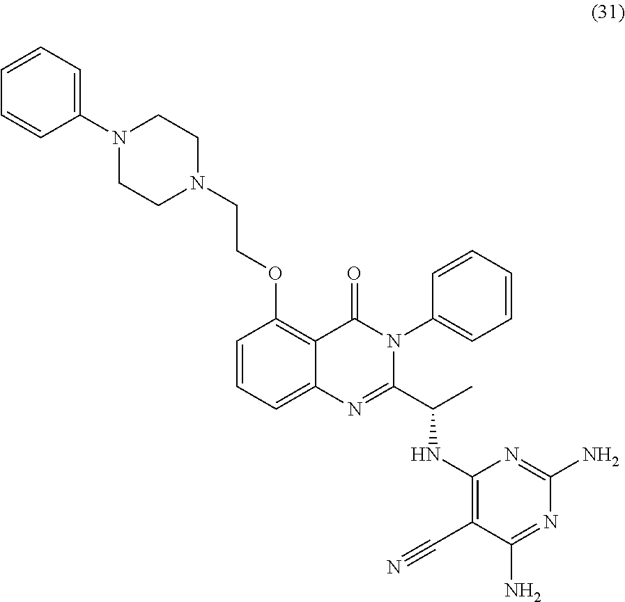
C1=CC(OCCN2CCN(C3=CC=CC=C3)CC2)=C2C(=C1)N=C(C(C)NC1=C(C#N)C(N)=NC(N)=N1)N(C1=CC=CC=C1)C2=O
